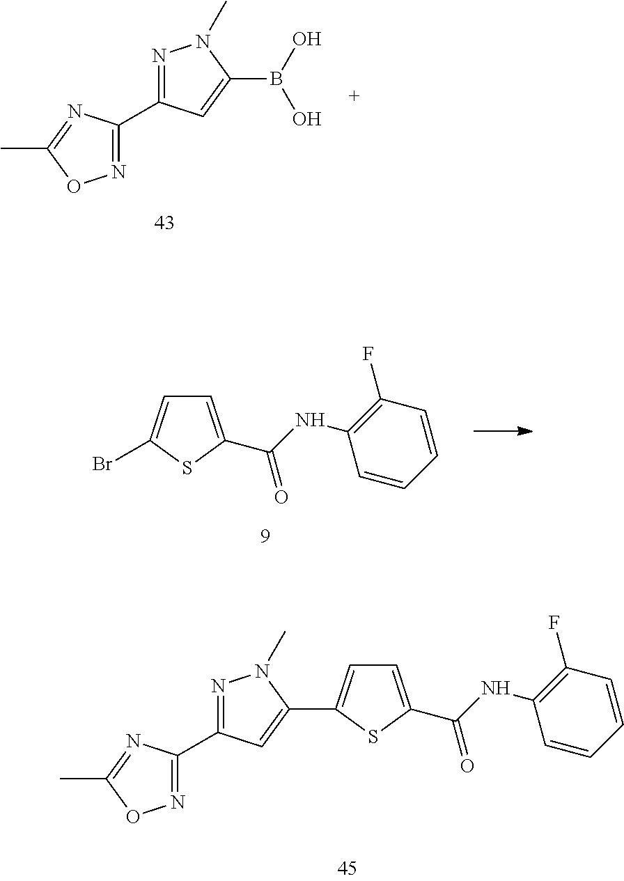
N1=C(C2=NOC(C)=N2)C=C(B(O)O)N1C.C1=C(C(NC2=C(F)C=CC=C2)=O)SC(Br)=C1.C1=C(C(NC2=C(F)C=CC=C2)=O)SC(C2=CC(C3=NOC(C)=N3)=NN2C)=C1
